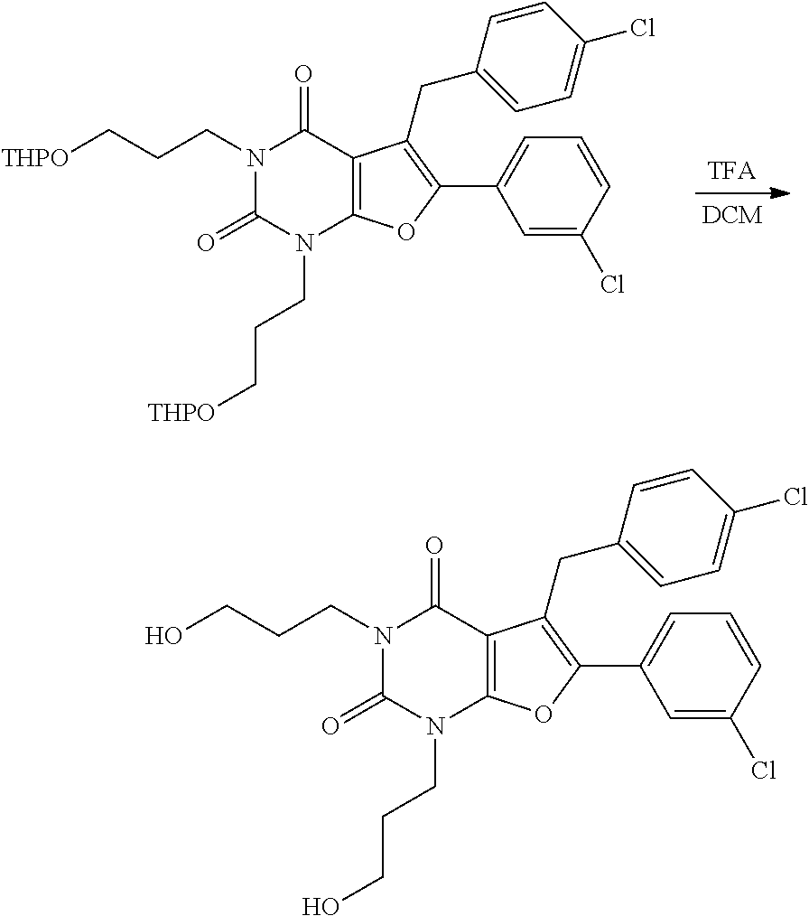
N1(CCC[THPO])C(=O)N(CCC[THPO])C2=C(C1=O)C(CC1=CC=C(Cl)C=C1)=C(C1=CC=CC(Cl)=C1)O2.N1(CCCO)C(=O)N(CCCO)C2=C(C1=O)C(CC1=CC=C(Cl)C=C1)=C(C1=CC=CC(Cl)=C1)O2
